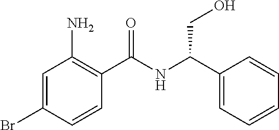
C1=C(Br)C=CC(C(NC(C2=CC=CC=C2)CO)=O)=C1N
